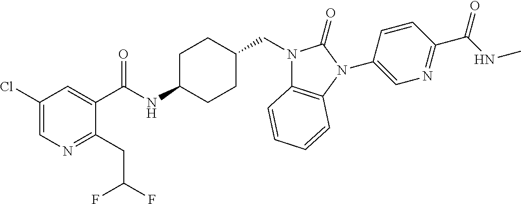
C1(Cl)=CN=C(CC(F)F)C(C(NC2CCC(CN3C4=C(N(C5=CN=C(C(NC)=O)C=C5)C3=O)C=CC=C4)CC2)=O)=C1
